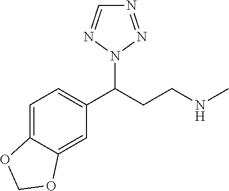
C1(C(CCNC)N2N=NC=N2)=CC=C2C(=C1)OCO2
